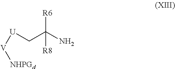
[U](CC(N)([R6])[R8])[V][NHPGd]
